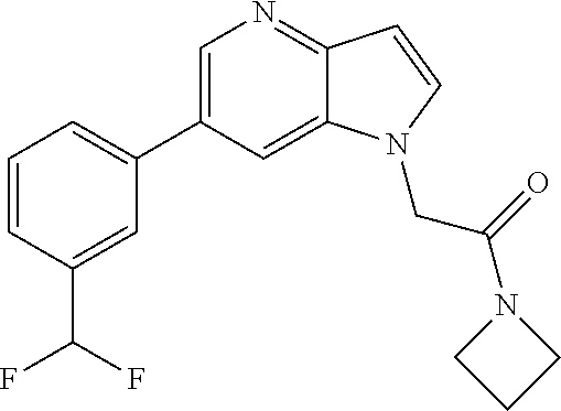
C1=C(C2=CC=CC(C(F)F)=C2)C=C2C(=N1)C=CN2CC(N1CCC1)=O
